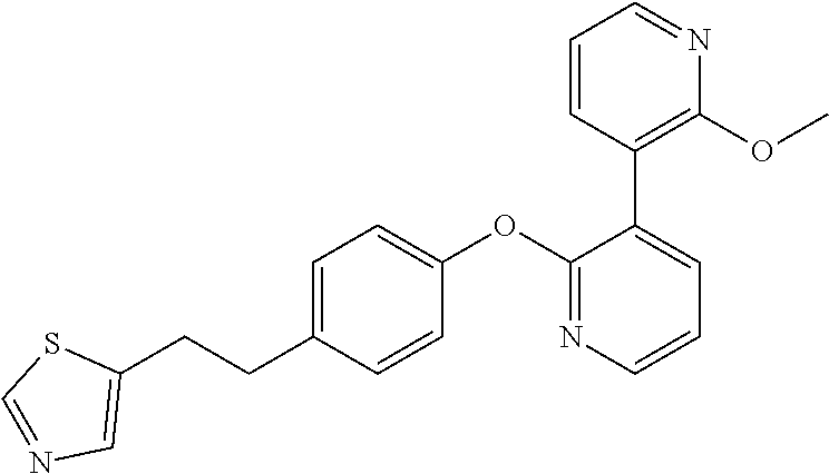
C1(CCC2=CC=C(OC3=NC=CC=C3C3=C(OC)N=CC=C3)C=C2)=CN=CS1
